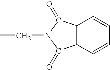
C12=C(C=CC=C1)C(=O)N(CC)C2=O
